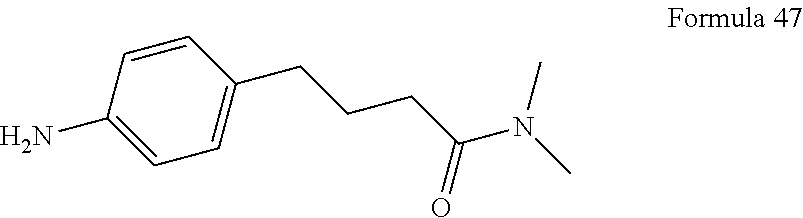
C1=CC(N)=CC=C1CCCC(N(C)C)=O
